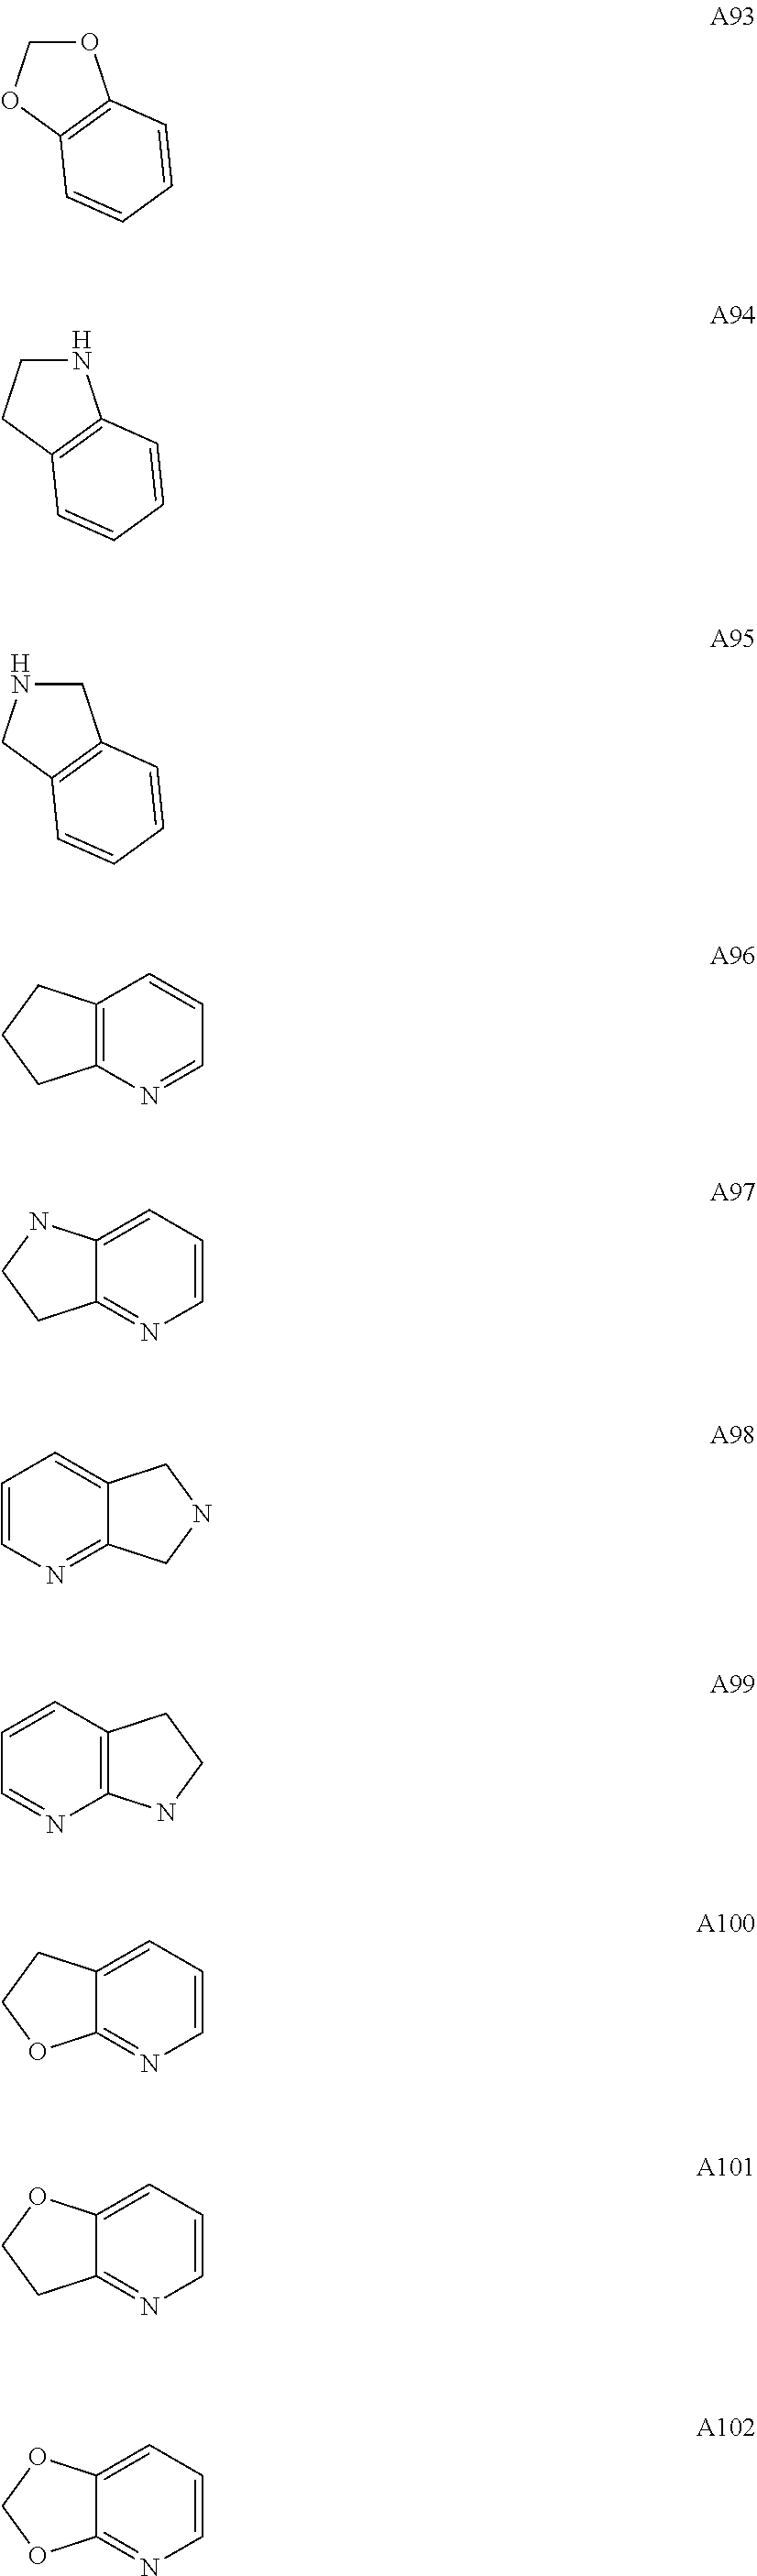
O1COC2=C1C=CC=C2.N1CCC2=C1C=CC=C2.C1NCC2=C1C=CC=C2.C12=C(N=CC=C1)CCC2.C12=CC=CN=C1CCN2.C1=CN=C2C(=C1)CNC2.C1=CC2=C(N=C1)NCC2.C12=CC=CN=C1OCC2.C12=CC=CN=C1CCO2.C12=CC=CN=C1OCO2
